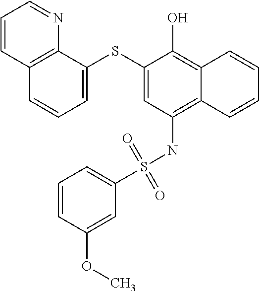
C1=C(SC2=CC(NS(C3=CC=CC(OC)=C3)(=O)=O)=C3C(=C2O)C=CC=C3)C2=C(C=C1)C=CC=N2
